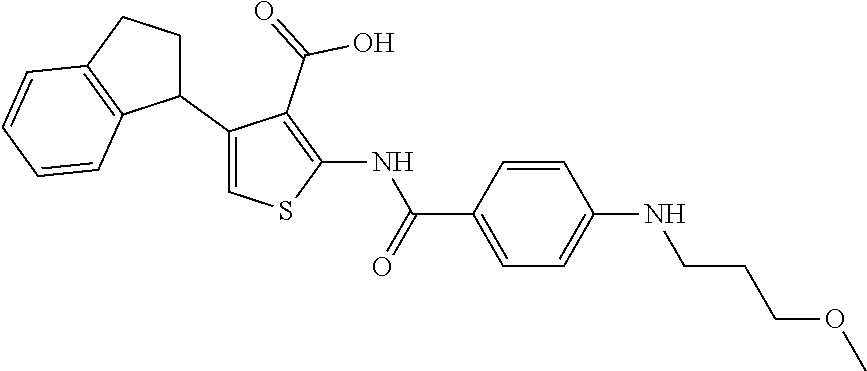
C1(C2CCC3=C2C=CC=C3)=CSC(NC(C2=CC=C(NCCCOC)C=C2)=O)=C1C(=O)O
